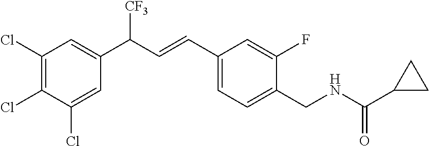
C1(Cl)=C(Cl)C(Cl)=CC(C([CF3])C=CC2=CC=C(CNC(C3CC3)=O)C(F)=C2)=C1
